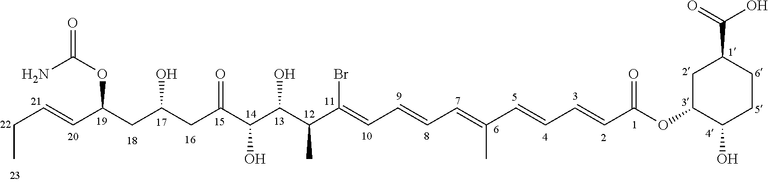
C(C=CC(CC(CC(C(C(C(C(=CC=CC=C(C=CC=CC(OC1CC(C(=O)O)CCC1O)=O)C)Br)C)O)O)=O)O)OC(=O)N)C
